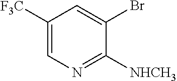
C1([F3C])=CN=C([NHCH3])C(Br)=C1
